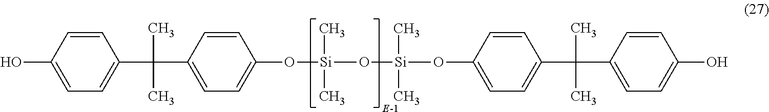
C1=C(O)C=CC(C(C2=CC=C(O[Si](O[Si](OC3=CC=C(C(C4=CC=C(O)C=C4)(C)C)C=C3)(C)C)(C)C)C=C2)(C)C)=C1
